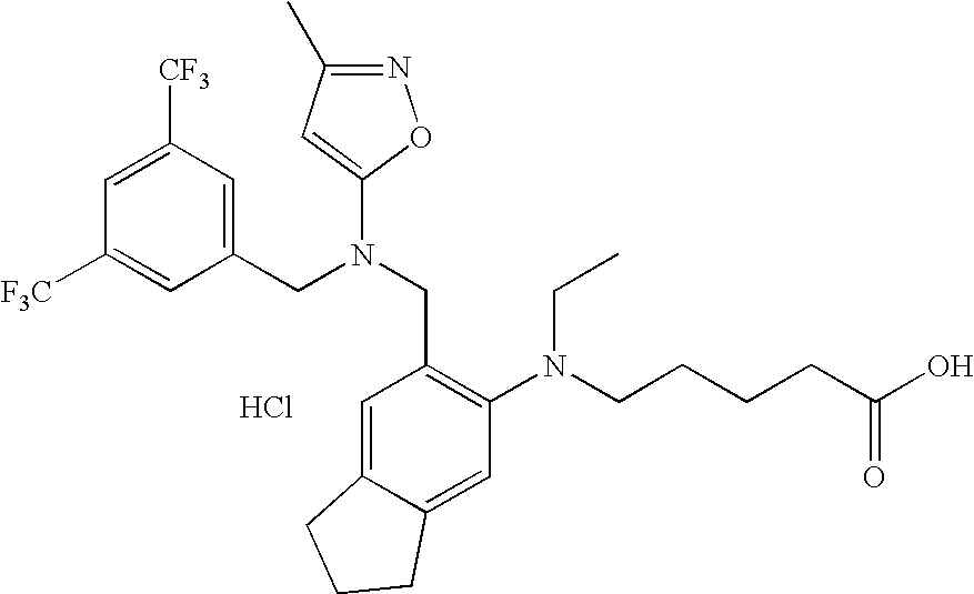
C1([F3C])=CC(CN(CC2=C(N(CCCCC(O)=O)CC)C=C3C(=C2)CCC3)C2=CC(C)=NO2)=CC([CF3])=C1.Cl
